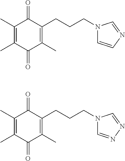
C1(C)=C(C)C(=O)C(C)=C(CCCN2C=CN=C2)C1=O.C1(C)=C(C)C(=O)C(C)=C(CCCN2C=NN=C2)C1=O
